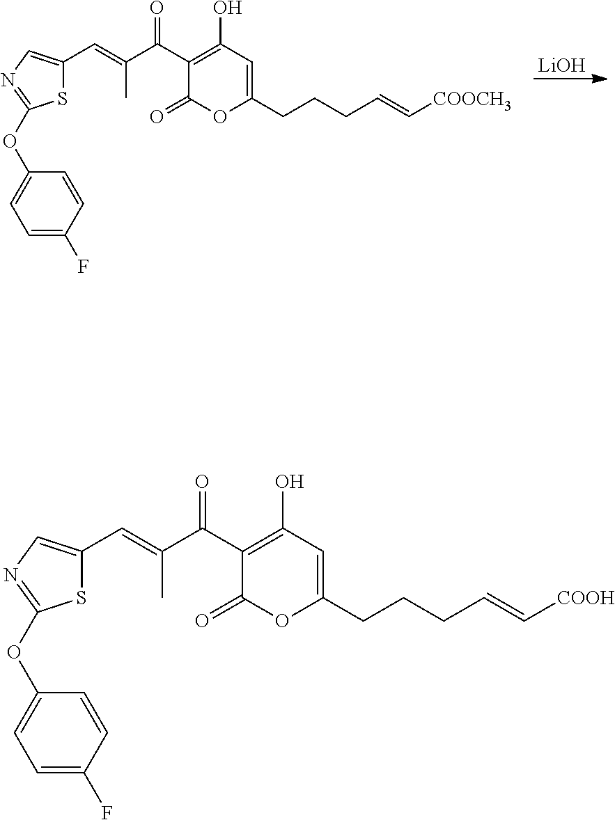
[LiOH].S1C(C=C(C)C(C2=C(O)C=C(CCCC=C[COOCH3])OC2=O)=O)=CN=C1OC1=CC=C(F)C=C1.S1C(C=C(C)C(C2=C(O)C=C(CCCC=C[COOH])OC2=O)=O)=CN=C1OC1=CC=C(F)C=C1
